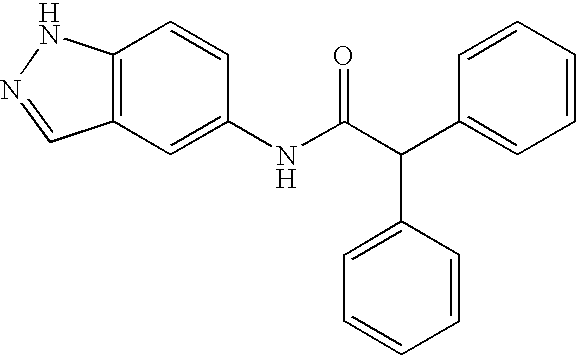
C12=C(C=C(NC(C(C3=CC=CC=C3)C3=CC=CC=C3)=O)C=C1)C=NN2
